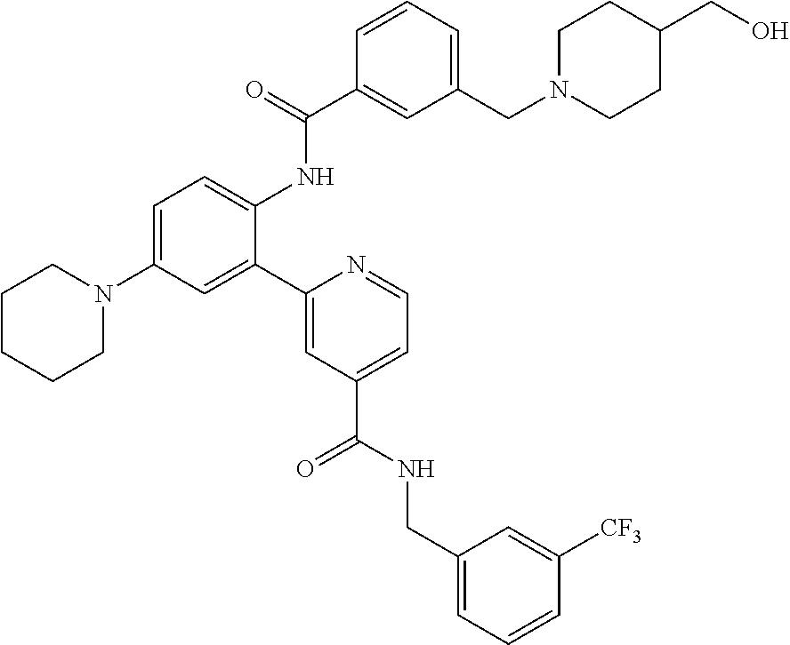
C1CCCN(C2=CC=C(NC(C3=CC(CN4CCC(CO)CC4)=CC=C3)=O)C(C3=CC(C(NCC4=CC=CC([CF3])=C4)=O)=CC=N3)=C2)C1
